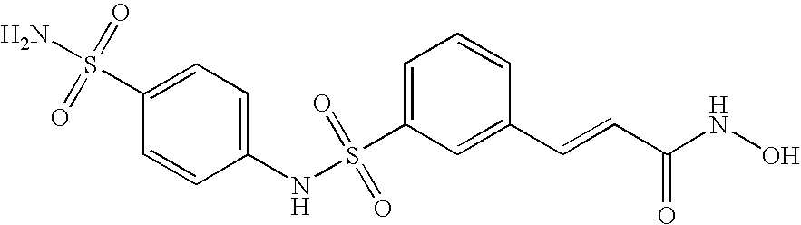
S(C1=CC=CC(C=CC(NO)=O)=C1)(NC1=CC=C(S(N)(=O)=O)C=C1)(=O)=O
